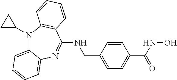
C1(NCC2=CC=C(C(NO)=O)C=C2)=NC2=CC=CC=C2N(C2CC2)C2=C1C=CC=C2
